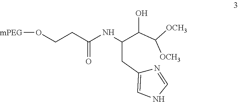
C(CC1=CNC=N1)(C(C([OCH3])[OCH3])O)NC(CCO[mPEG])=O
